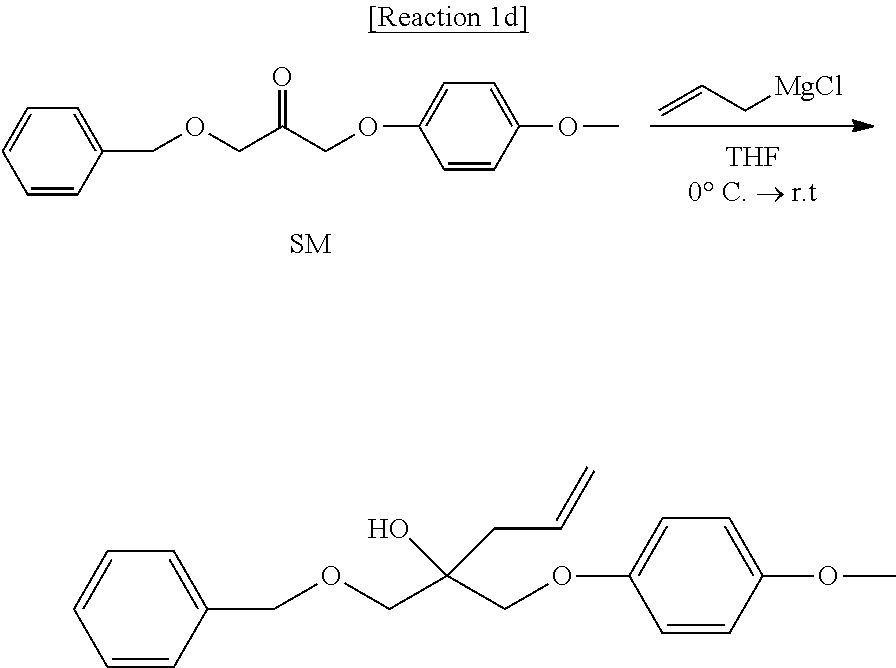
C=CC[MgCl].C1(OCC(COCC2=CC=CC=C2)=O)=CC=C(OC)C=C1.C1(OCC(COCC2=CC=CC=C2)(O)CC=C)=CC=C(OC)C=C1
